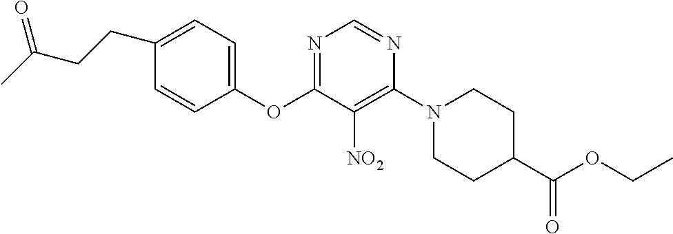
C1(OC2=NC=NC(N3CCC(C(OCC)=O)CC3)=C2[NO2])=CC=C(CCC(C)=O)C=C1
